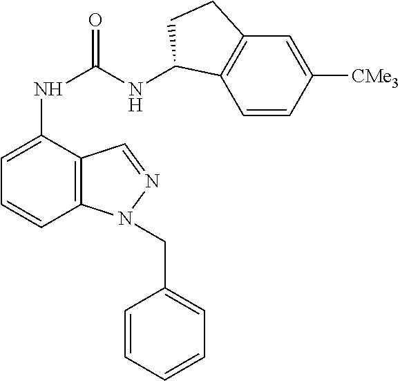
C1=CC([CMe3])=CC2=C1C(NC(NC1=CC=CC3=C1C=NN3CC1=CC=CC=C1)=O)CC2
